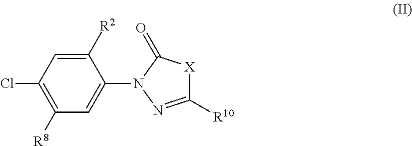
C1([R2])=CC(Cl)=C([R8])C=C1N1N=C([R10])[X]C1=O
